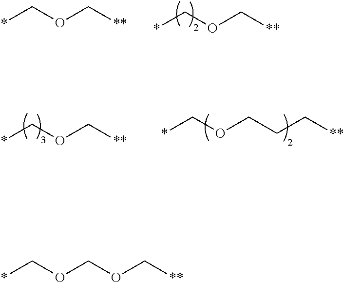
*COC[**].*COC[**].*COCCC[**].*COC[**].*COCOC[**]
